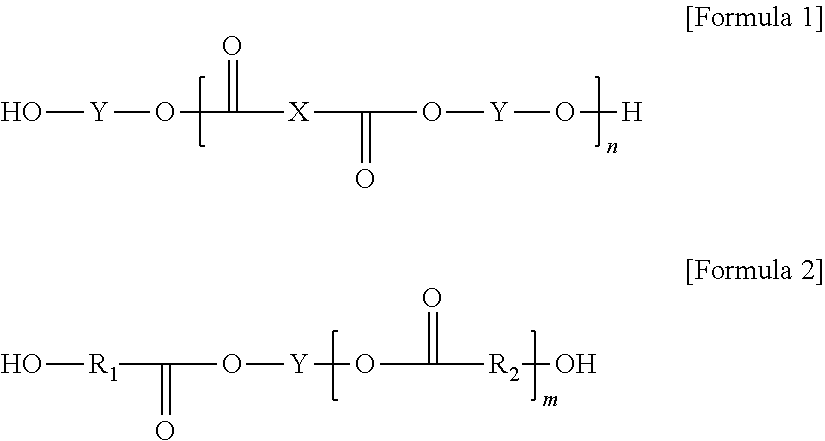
O[Y]OC(=O)[X]C(=O)O[Y]O[H].O[R1]C(O[Y]OC(=O)[R2]O)=O
